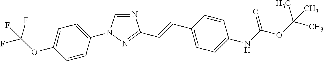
N1=CN(C2=CC=C(OC(F)(F)F)C=C2)N=C1C=CC1=CC=C(NC(OC(C)(C)C)=O)C=C1
